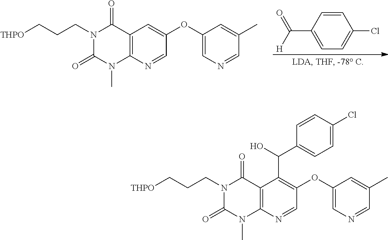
C12=C(N=CC(OC3=CN=CC(C)=C3)=C1)N(C)C(=O)N(CCC[THPO])C2=O.C1=CC(C([H])=O)=CC=C1Cl.C12=C(N=CC(OC3=CN=CC(C)=C3)=C1C(O)C1=CC=C(Cl)C=C1)N(C)C(=O)N(CCC[THPO])C2=O
